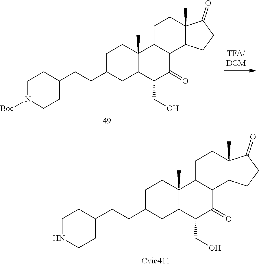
C1(CCC2CC3C(C)(CC2)C2C(C(=O)C3CO)C3C(C)(CC2)C(=O)CC3)CCNCC1.C1(CCC2CC3C(C)(CC2)C2C(C(=O)C3CO)C3C(C)(CC2)C(=O)CC3)CCN([Boc])CC1
